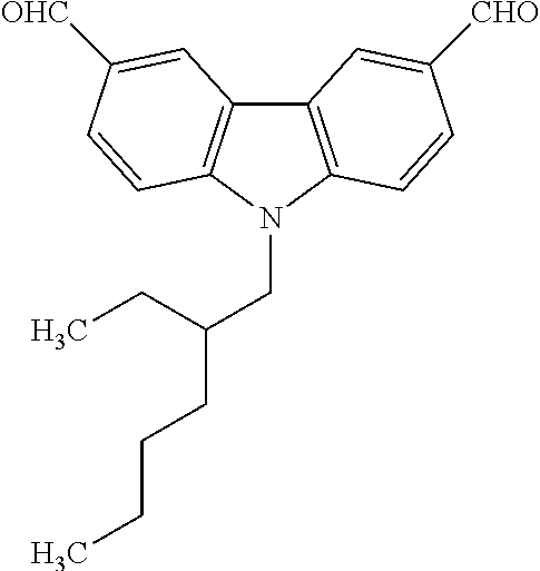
C12=C(N(CC(CCCC)CC)C3=C1C=C([OHC])C=C3)C=CC([CHO])=C2
